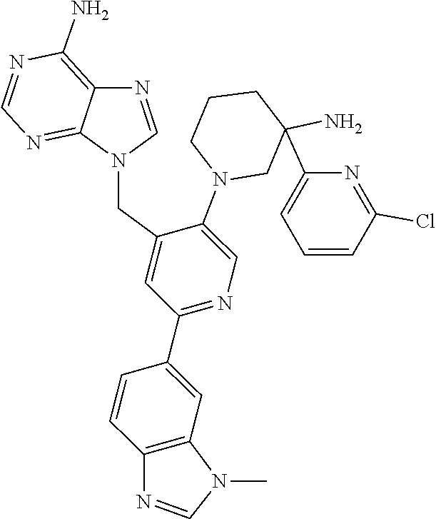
C1=C(C2(N)CN(C3=CN=C(C4=CC5=C(C=C4)N=CN5C)C=C3CN3C4=NC=NC(N)=C4N=C3)CCC2)N=C(Cl)C=C1
